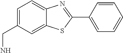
C1=C(CN)C=C2C(=C1)N=C(C1=CC=CC=C1)S2
